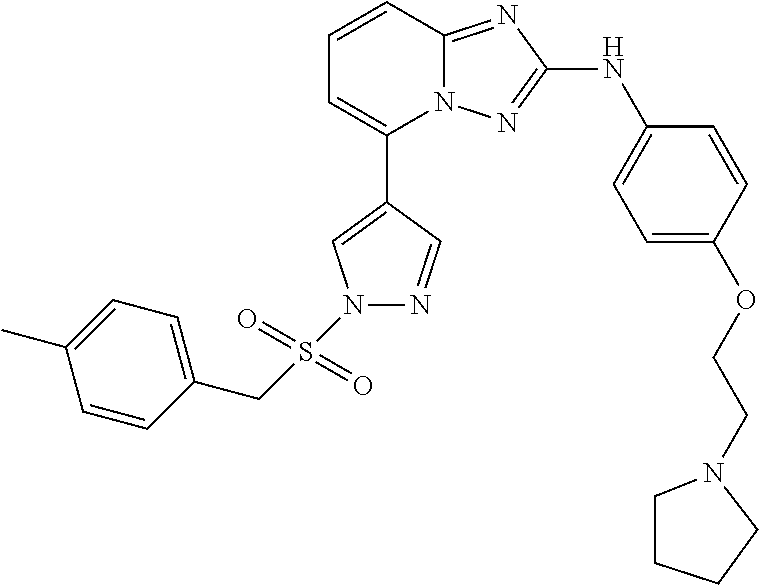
C1=CC2=NC(NC3=CC=C(OCCN4CCCC4)C=C3)=NN2C(C2=CN(S(CC3=CC=C(C)C=C3)(=O)=O)N=C2)=C1
